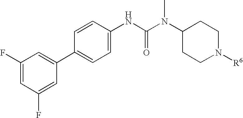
C1=CC(NC(N(C2CCN([R6])CC2)C)=O)=CC=C1C1=CC(F)=CC(F)=C1
